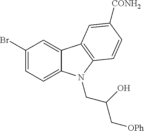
C1(Br)=CC=C2C(=C1)C1=C(N2CC(C[OPh])O)C=CC([CONH2])=C1
